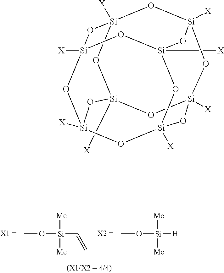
CO[Si]([Me])([Me])[H].CO[Si]([Me])([Me])C=C.O1[Si]2([X])O[Si]3([X])O[Si]4([X])O[Si]1([X])O[Si]1([X])O[Si]([X])(O[Si]([X])(O[Si]([X])(O1)O4)O3)O2
